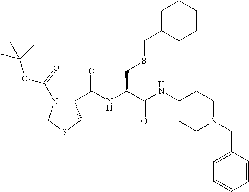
C1(C(NC(C(NC2CCN(CC3=CC=CC=C3)CC2)=O)CSCC2CCCCC2)=O)N(C(OC(C)(C)C)=O)CSC1
